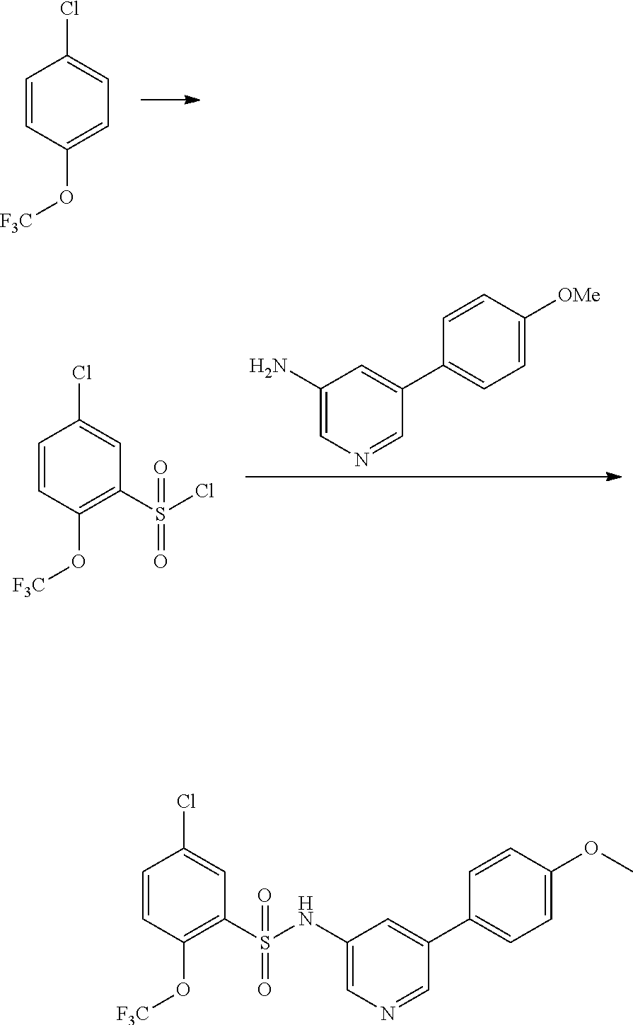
C1=CC(O[F3C])=CC=C1Cl.C1(N)=CN=CC(C2=CC=C([OMe])C=C2)=C1.C1=CC(O[F3C])=C(S(=O)(=O)Cl)C=C1Cl.C1=CC(O[F3C])=C(S(=O)(=O)NC2=CN=CC(C3=CC=C(OC)C=C3)=C2)C=C1Cl
